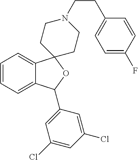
C1=C2C(=CC=C1)C1(OC2C2=CC(Cl)=CC(Cl)=C2)CCN(CCC2=CC=C(F)C=C2)CC1
